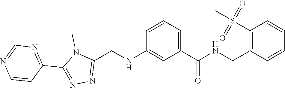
N1=CN=C(C2=NN=C(CNC3=CC(C(=O)NCC4=C(S(C)(=O)=O)C=CC=C4)=CC=C3)N2C)C=C1
